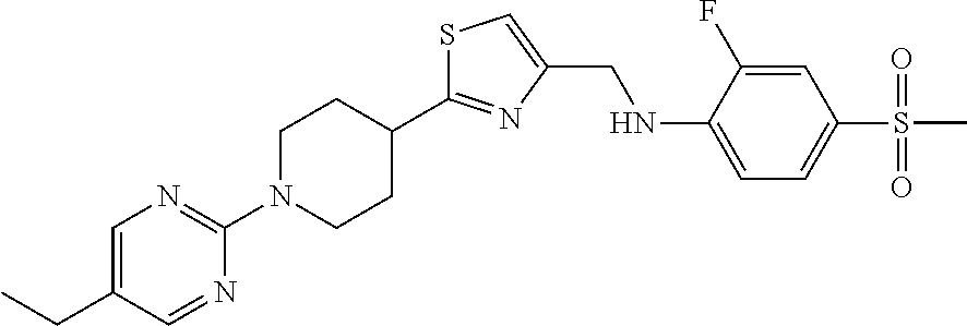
C1(C2=NC(CNC3=CC=C(S(C)(=O)=O)C=C3F)=CS2)CCN(C2=NC=C(CC)C=N2)CC1
